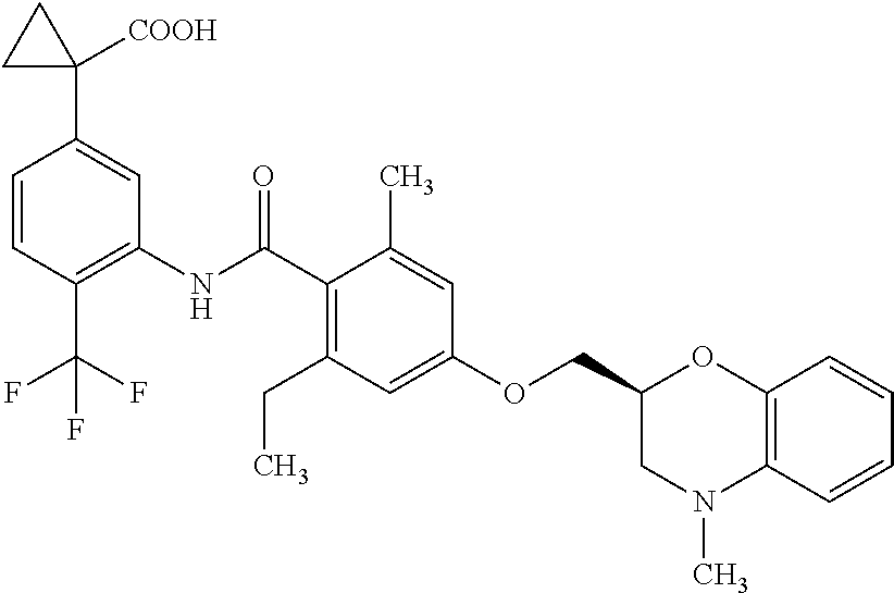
C1=CC(C(F)(F)F)=C(NC(C2=C(CC)C=C(OCC3CN(C)C4=C(O3)C=CC=C4)C=C2C)=O)C=C1C1([COOH])CC1
